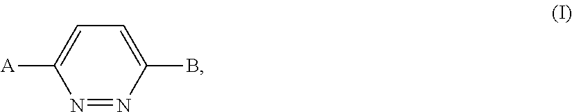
N1=NC(B)=CC=C1[A]
